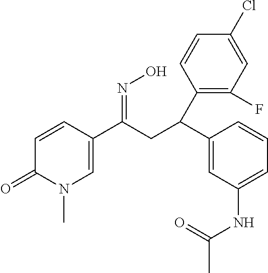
C1(C(CC(C2=CN(C)C(=O)C=C2)=NO)C2=C(F)C=C(Cl)C=C2)=CC(NC(=O)C)=CC=C1
